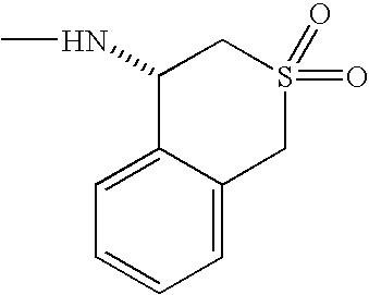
CNC1C2=CC=CC=C2CS(=O)(=O)C1
